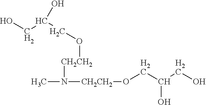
CN([CH2CH2]OCC(CO)O)[CH2CH2]OCC(O)CO
